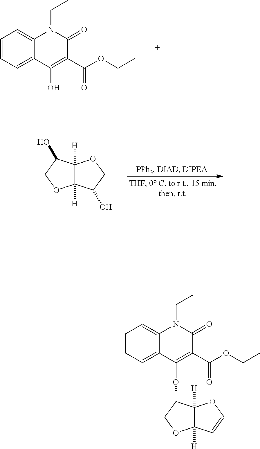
C1=CC=C2C(=C1)N(CC)C(=O)C(C(OCC)=O)=C2O.C12([H])C([H])(C(O)CO1)OCC2O.C1=CC=C2C(=C1)N(CC)C(=O)C(C(OCC)=O)=C2OC1C2([H])C([H])(OC1)C=CO2
